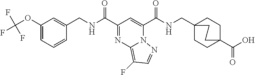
C1(OC(F)(F)F)=CC=CC(CNC(C2=NC3=C(F)C=NN3C(C(NCC34CCC(C(O)=O)(CC3)CC4)=O)=C2)=O)=C1
